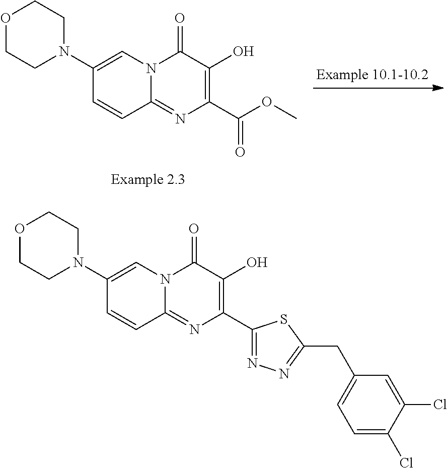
C1(N2CCOCC2)=CN2C(=NC(C(OC)=O)=C(O)C2=O)C=C1.C1(N2CCOCC2)=CN2C(=NC(C3=NN=C(CC4=CC=C(Cl)C(Cl)=C4)S3)=C(O)C2=O)C=C1
